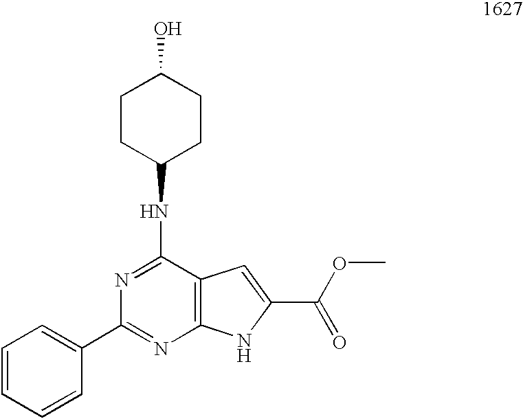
N1=C(NC2CCC(O)CC2)C2=C(N=C1C1=CC=CC=C1)NC(C(OC)=O)=C2
